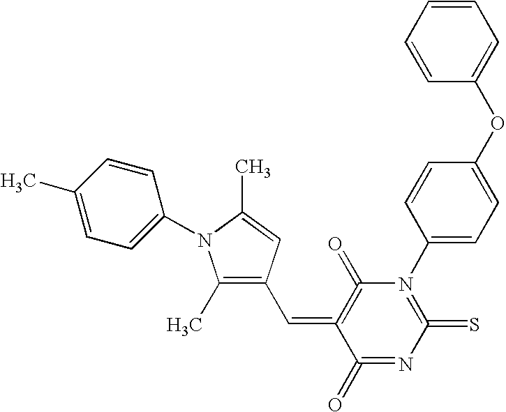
C1(N2=C(=S)N=C(=O)C(=CC3=C(C)N(C4=CC=C(C)C=C4)C(C)=C3)=C2=O)=CC=C(OC2=CC=CC=C2)C=C1
